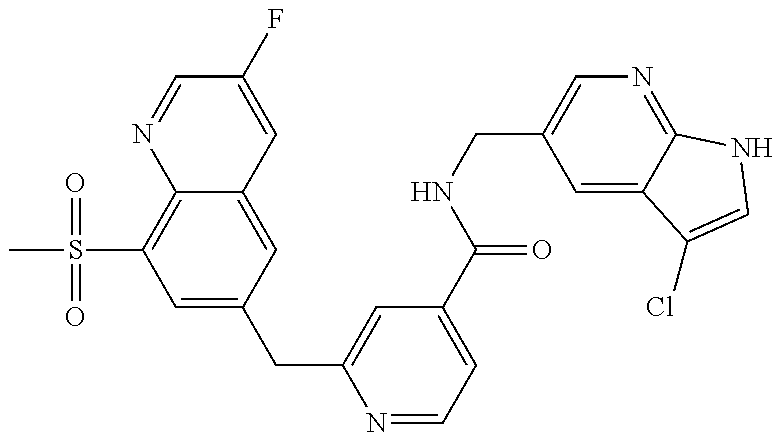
C12=C(S(C)(=O)=O)C=C(CC3=CC(C(NCC4=CN=C5C(=C4)C(Cl)=CN5)=O)=CC=N3)C=C1C=C(F)C=N2
